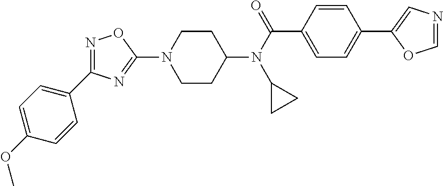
C1CC(N(C(C2=CC=C(C3=CN=CO3)C=C2)=O)C2CC2)CCN1C1=NC(C2=CC=C(OC)C=C2)=NO1
